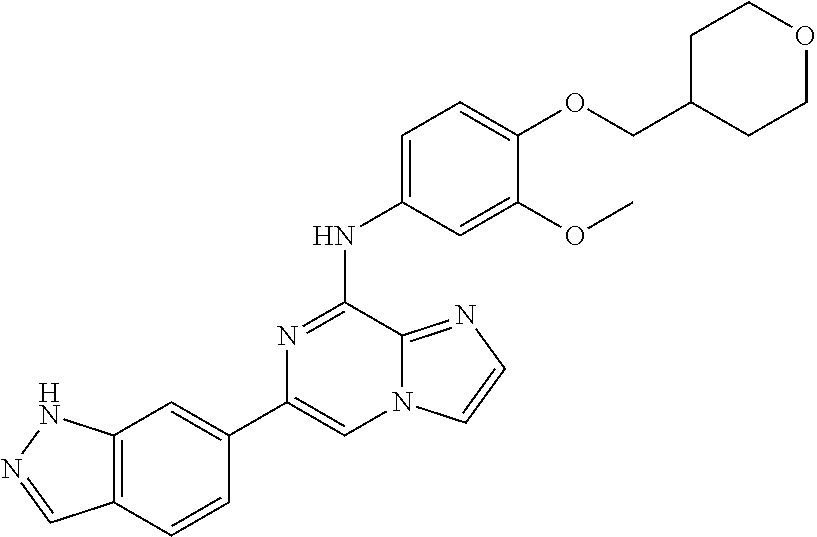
C1(C2=CC3=C(C=C2)C=NN3)=CN2C(=NC=C2)C(NC2=CC=C(OCC3CCOCC3)C(OC)=C2)=N1
